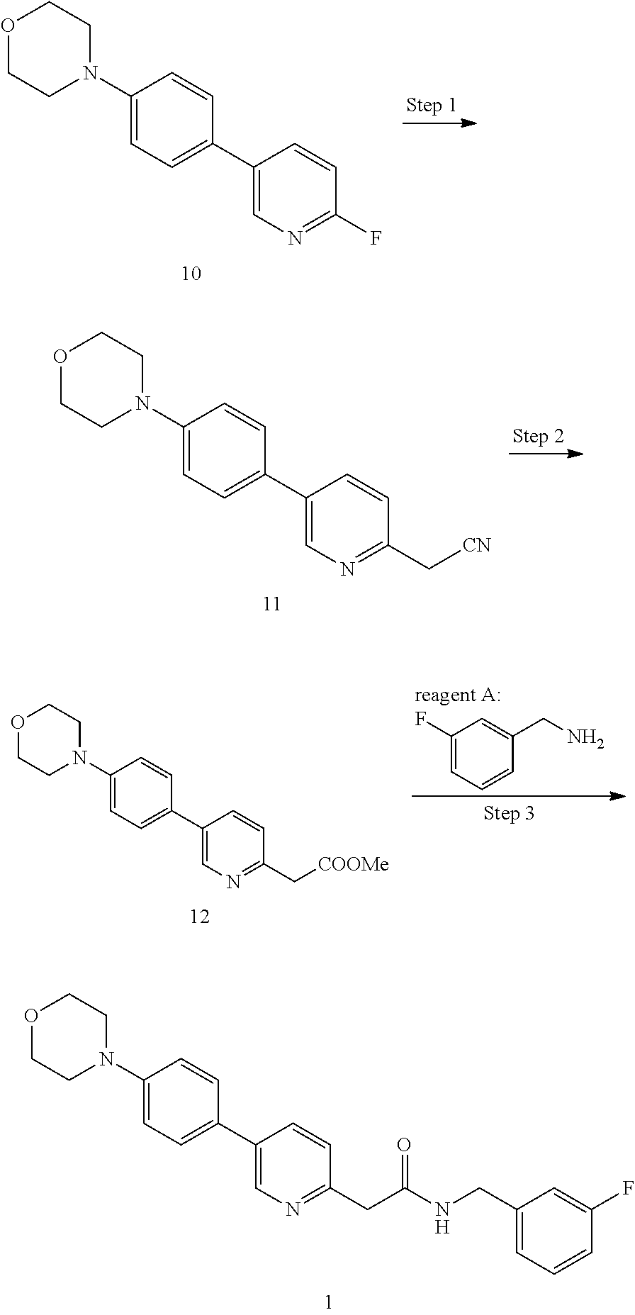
C1(N2CCOCC2)=CC=C(C2=CN=C(F)C=C2)C=C1.C1(N2CCOCC2)=CC=C(C2=CN=C(C[COOMe])C=C2)C=C1.C1(F)=CC=CC(CN)=C1.[reagent A:].C1(N2CCOCC2)=CC=C(C2=CN=C(CC(NCC3=CC=CC(F)=C3)=O)C=C2)C=C1.C1(N2CCOCC2)=CC=C(C2=CN=C(C[CN])C=C2)C=C1
